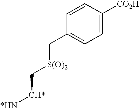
C1=CC([CO2H])=CC=C1C[S(O)2]C[CH*][*HN]
